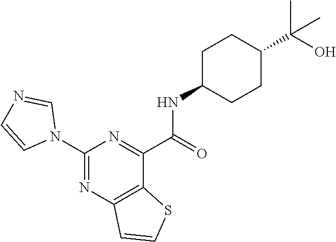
C1(N2C=NC=C2)=NC2=C(C(C(=O)NC3CCC(C(O)(C)C)CC3)=N1)SC=C2
